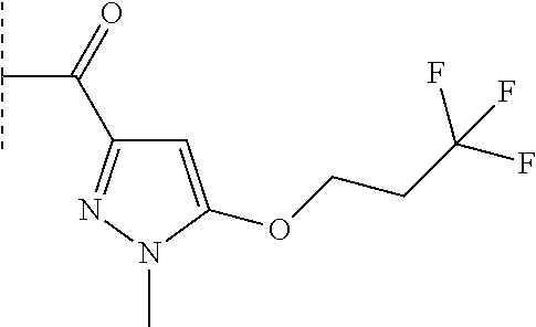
C1=C(OCCC(F)(F)F)N(C)N=C1C(=O)C(C)C
